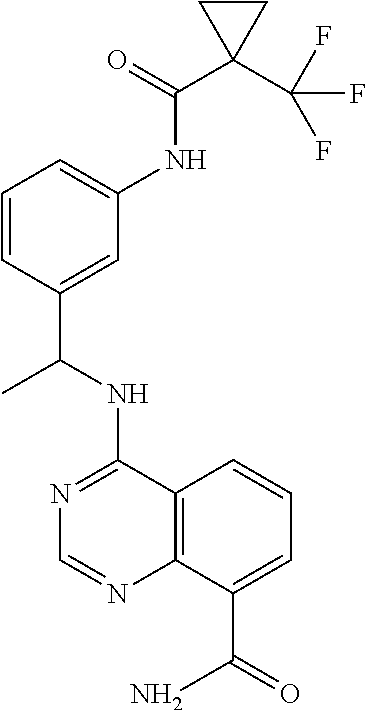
N(C1=NC=NC2=C1C=CC=C2C(=O)N)C(C1=CC(NC(C2(C(F)(F)F)CC2)=O)=CC=C1)C
